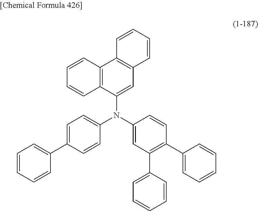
C12=C(C=C(N(C3=CC=C(C4=CC=CC=C4)C=C3)C3=CC(C4=CC=CC=C4)=C(C4=CC=CC=C4)C=C3)C3=C1C=CC=C3)C=CC=C2
